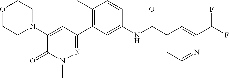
O1CCN(C2=CC(C3=C(C)C=CC(NC(C4=CC=NC(C(F)F)=C4)=O)=C3)=NN(C)C2=O)CC1
